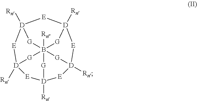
[Rn]B1234[G][D]5([Rn])[E][D]([Rn])([G]1)[E][D]([Rn])([G]2)[E][D]([Rn])([G]3)[E][D]([Rn])([G]4)[E]5
